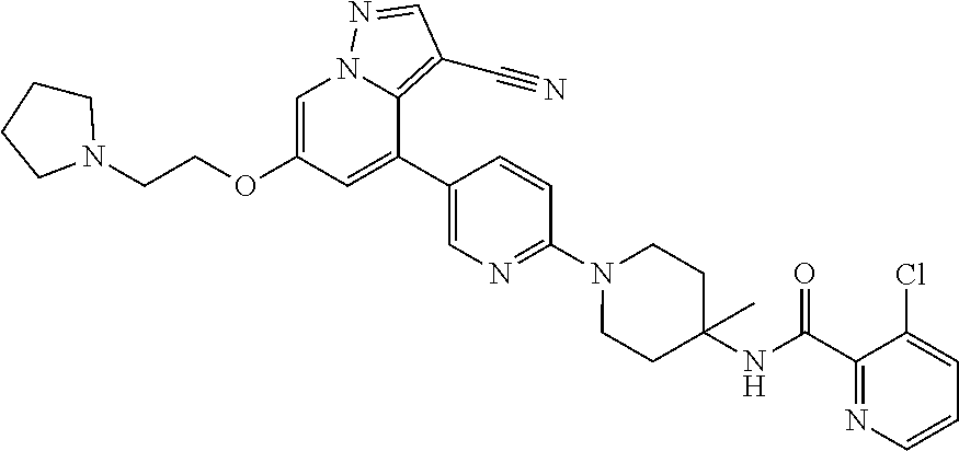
C1=C(OCCN2CCCC2)C=C(C2=CN=C(N3CCC(NC(C4=NC=CC=C4Cl)=O)(C)CC3)C=C2)C2=C(C#N)C=NN12
